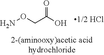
NOCC(O)=O
